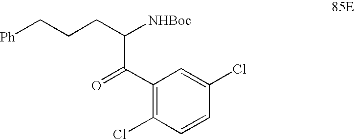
C1(C(=O)C(CCC[Ph])[NHBoc])=C(Cl)C=CC(Cl)=C1
